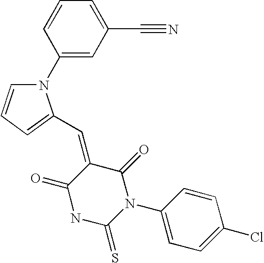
C1(C#N)=CC=CC(N2C=CC=C2C=C2C(=O)NC(=S)N(C3=CC=C(Cl)C=C3)C2=O)=C1
